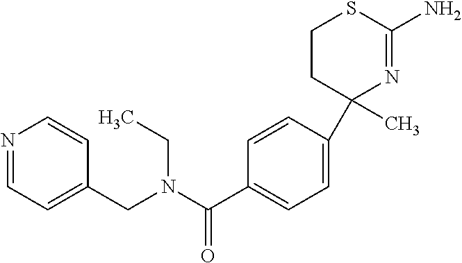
C1=CC(C2(C)N=C(N)SCC2)=CC=C1C(N(CC1=CC=NC=C1)CC)=O
